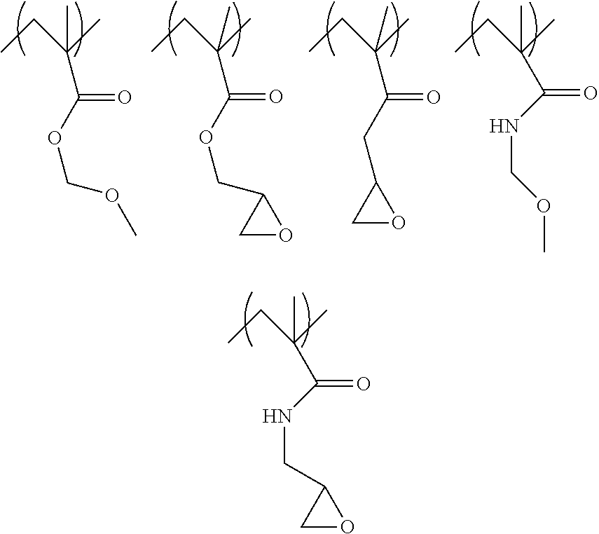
CCC(C)(C)C(=O)OCC1CO1.CCC(C)(C)C(=O)OCOC.CCC(C)(C)C(=O)CC1CO1.CCC(C)(C)C(=O)NCOC.CCC(C)(C)C(=O)NCC1CO1
